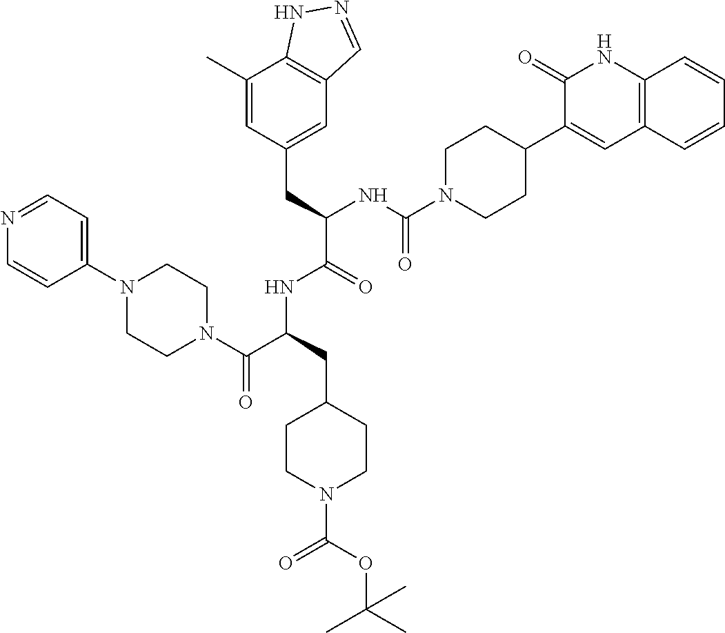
N1=CC=C(N2CCN(C(C(CC3CCN(C(OC(C)(C)C)=O)CC3)NC(C(CC3=CC4=C(C(C)=C3)NN=C4)NC(N3CCC(C4=CC5=C(NC4=O)C=CC=C5)CC3)=O)=O)=O)CC2)C=C1
